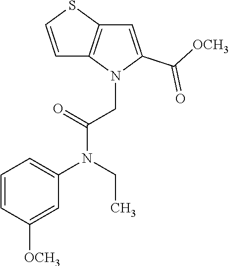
C1=CC([OCH3])=CC(N(CC)C(=O)CN2C(C([OCH3])=O)=CC3=C2C=CS3)=C1
